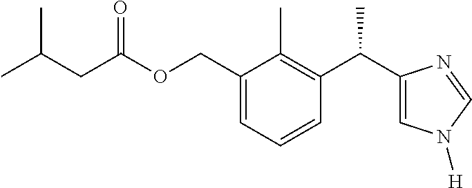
C1(COC(CC(C)C)=O)=CC=CC(C(C2=CN([H])C=N2)C)=C1C
